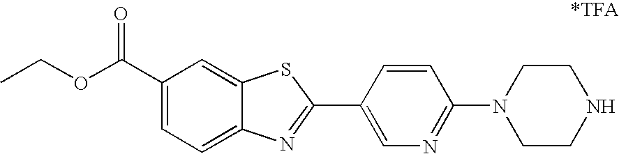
C1(C(=O)OCC)=CC=C2C(=C1)SC(C1=CN=C(N3CCNCC3)C=C1)=N2
